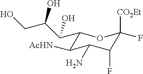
C1(C(C(CO)O)O)C([AcHN])C(N)C(F)C(F)([CO2Et])O1
